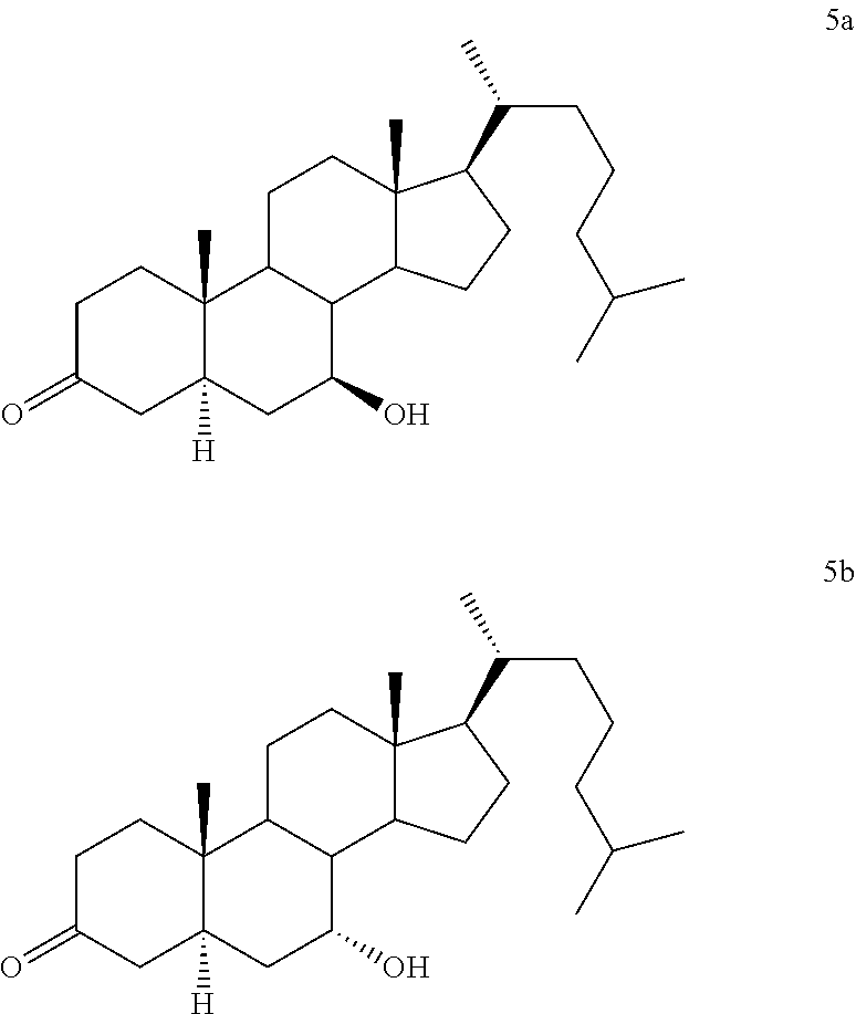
C1C2C(C3C(C)(C1)C(C(C)CCCC(C)C)CC3)C(O)CC1([H])C2(C)CCC(=O)C1.C1C2C(C3C(C)(C1)C(C(C)CCCC(C)C)CC3)C(O)CC1([H])C2(C)CCC(=O)C1
